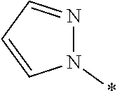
N1(*)N=CC=C1
